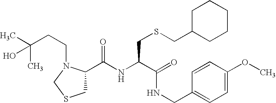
C1(C(NC(C(=O)NCC2=CC=C(OC)C=C2)CSCC2CCCCC2)=O)CSCN1CCC(C)(C)O
